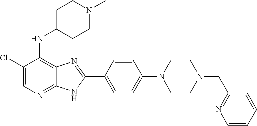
C1(Cl)=CN=C2C(=C1NC1CCN(C)CC1)N=C(C1=CC=C(N3CCN(CC4=NC=CC=C4)CC3)C=C1)N2
